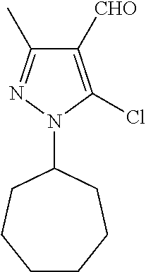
C1([CHO])=C(Cl)N(C2CCCCCC2)N=C1C
